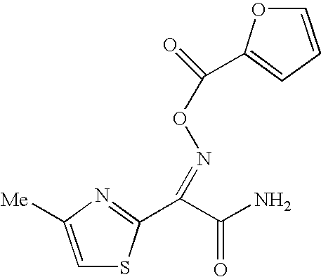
C1=C([Me])N=C(C(=NOC(C2=CC=CO2)=O)C(N)=O)S1
